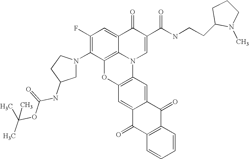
C1(F)=C(N2CC(NC(OC(C)(C)C)=O)CC2)C2=C3C(=C1)C(=O)C(C(NCCC1N(C)CCC1)=O)=CN3C1=C(O2)C=C2C(=C1)C(=O)C1=C(C2=O)C=CC=C1
